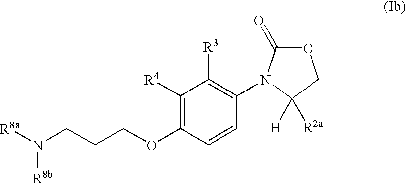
O1C(=O)N(C2=C([R3])C([R4])=C(OCCCN([R8a])[R8b])C=C2)C([H])([R2a])C1
